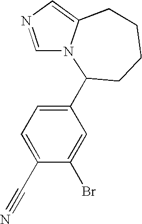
C1=NC=C2N1C(C1=CC=C(C#N)C(Br)=C1)CCCC2
